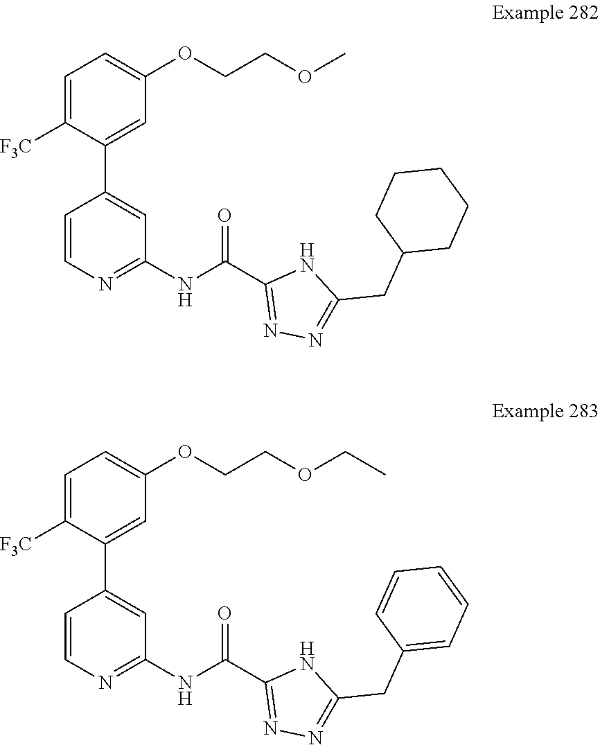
N1C(CC2CCCCC2)=NN=C1C(NC1=NC=CC(C2=CC(OCCOC)=CC=C2[F3C])=C1)=O.N(C1=NC=CC(C2=CC(OCCOCC)=CC=C2[F3C])=C1)C(C1=NN=C(CC2=CC=CC=C2)N1)=O
